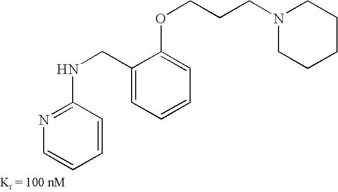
N1(CCCOC2=CC=CC=C2CNC2=NC=CC=C2)CCCCC1
